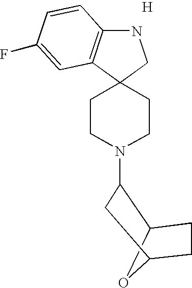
C1CN(C2C3OC(C2)CC3)CCC12C1=C(NC2)C=CC(F)=C1.[H]
